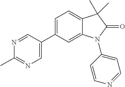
C1=C(C2=CN=C(C)N=C2)C=C2C(=C1)C(C)(C)C(=O)N2C1=CC=NC=C1
